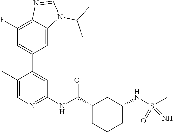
C1=C2C(=C(F)C=C1C1=CC(NC(C3CCCC(NS(=O)(C)=N)C3)=O)=NC=C1C)N=CN2C(C)C
